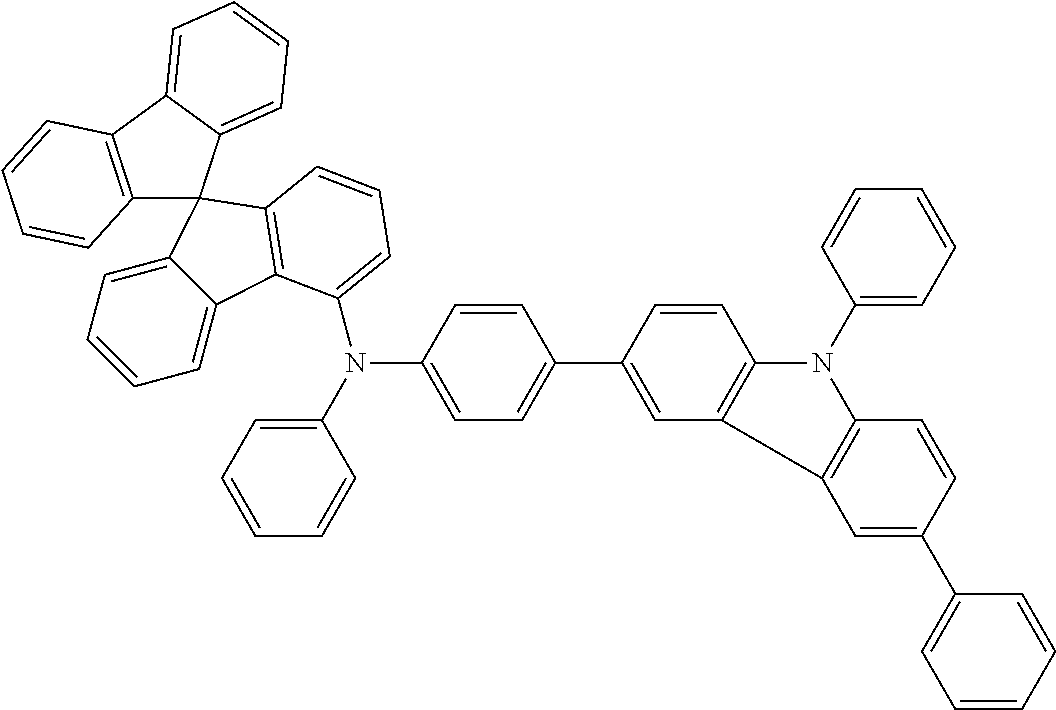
C12=C(C3=CC=CC=C3C13C1=CC=CC=C1C1=C3C=CC=C1N(C1=CC=C(C3=CC4=C(C=C3)N(C3=CC=CC=C3)C3=C4C=C(C4=CC=CC=C4)C=C3)C=C1)C1=CC=CC=C1)C=CC=C2
